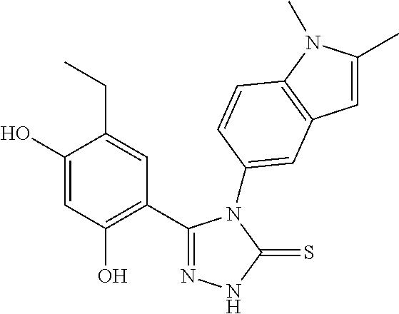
C1(C2=C(O)C=C(O)C(CC)=C2)=NNC(=S)N1C1=CC2=C(N(C)C(C)=C2)C=C1
